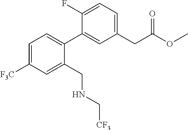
C1=C(F)C(C2=CC=C([F3C])C=C2CNC[CF3])=CC(CC(OC)=O)=C1
